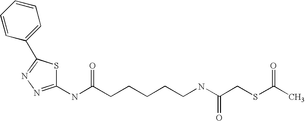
C1(NC(CCCCCNC(CSC(C)=O)=O)=O)=NN=C(C2=CC=CC=C2)S1
